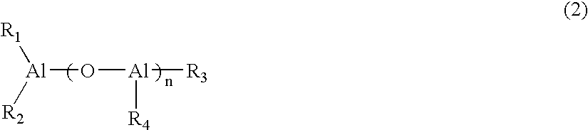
[Al](O[Al]([R3])[R4])([R2])[R1]
